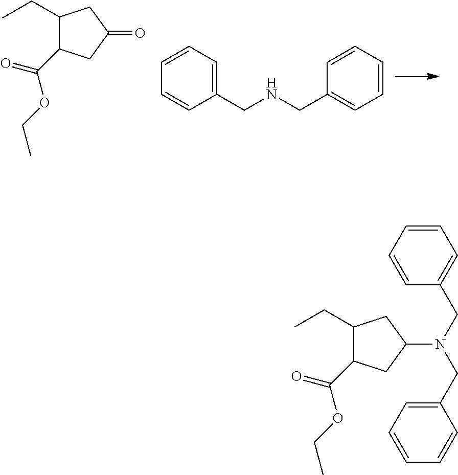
C1(CC)C(C(=O)OCC)CC(=O)C1.C1(CNCC2=CC=CC=C2)=CC=CC=C1.C1(CC)C(C(=O)OCC)CC(N(CC2=CC=CC=C2)CC2=CC=CC=C2)C1
